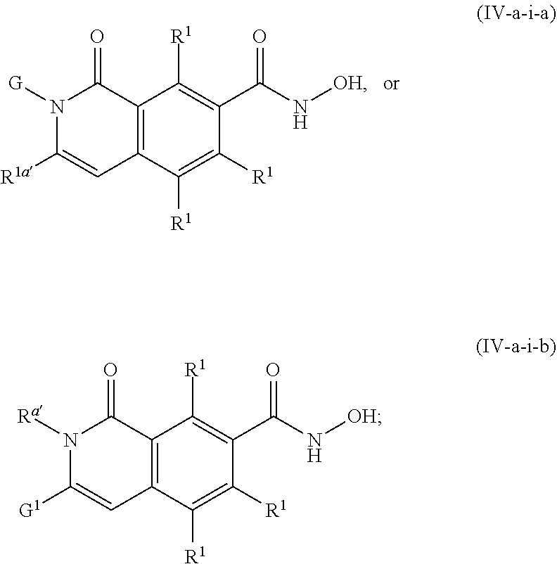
C12=C(C([R1])=C([R1])C(C(N[OH])=O)=C1[R1])C=C([R1a])N([G])C2=O.C12=C(C([R1])=C([R1])C(C(N[OH])=O)=C1[R1])C=C([G1])N([Ra])C2=O
